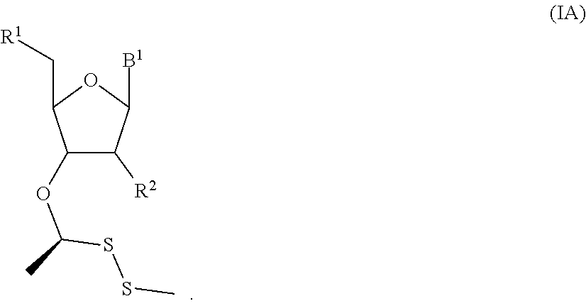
C1(OC(C)SSC)C([R2])C([B1])OC1C[R1]
